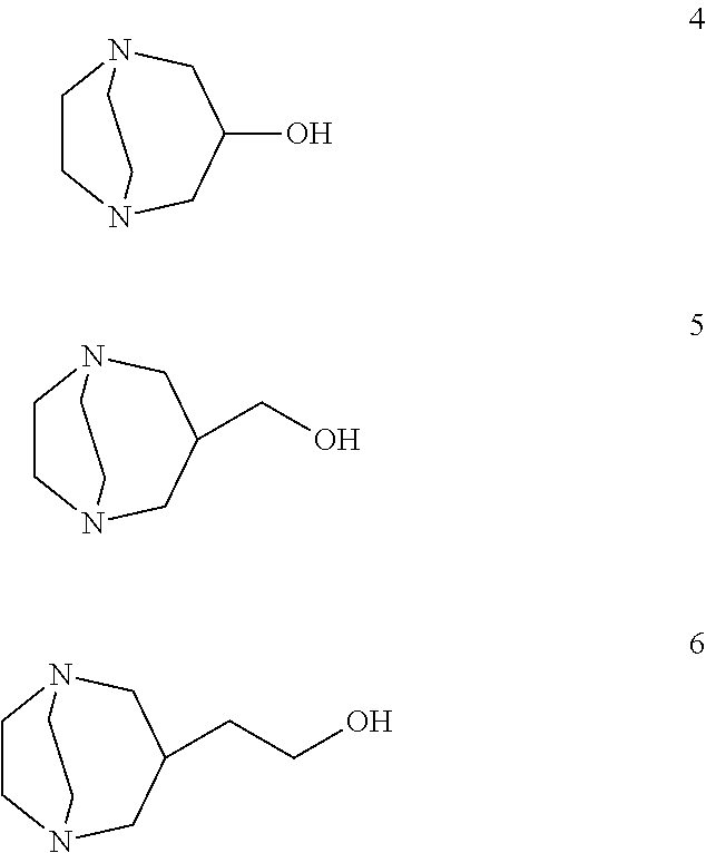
C1CN2CC(O)CN1CC2.C1CN2CC(CO)CN1CC2.C1CN2CC(CCO)CN1CC2
